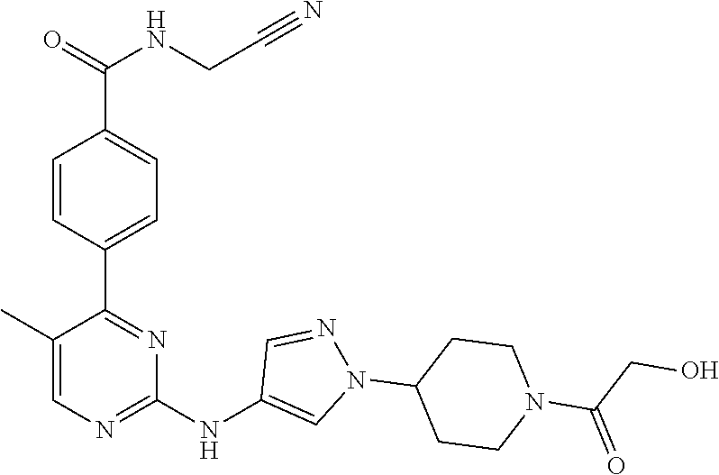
C1(C2=NC(NC3=CN(C4CCN(C(CO)=O)CC4)N=C3)=NC=C2C)=CC=C(C(=O)NCC#N)C=C1
